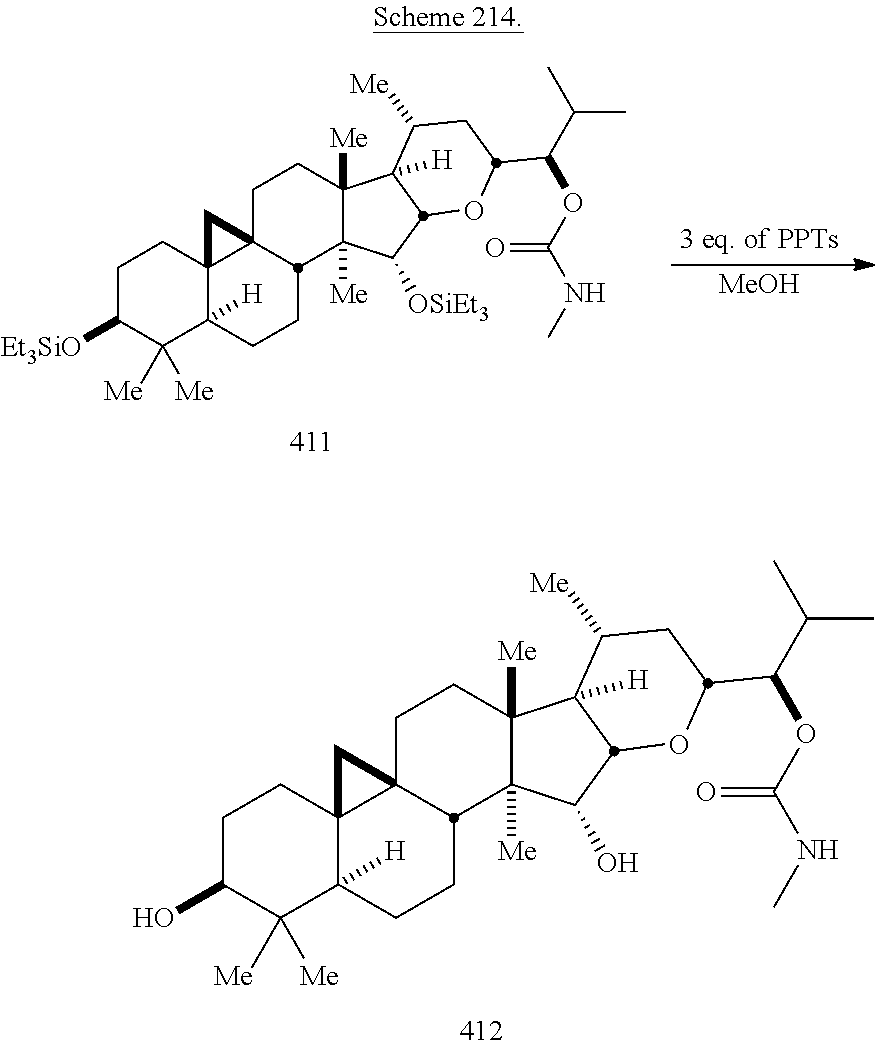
C1C(O)C([Me])([Me])C2([H])C3(C1)C1(CCC4([Me])C([Me])(C(O)C5C4([H])C([Me])CC(C(C(C)C)OC(NC)=O)O5)C1CC2)C3.C1C([Et3SiO])C([Me])([Me])C2([H])C3(C1)C1(CCC4([Me])C([Me])(C([OSiEt3])C5C4([H])C([Me])CC(C(C(C)C)OC(NC)=O)O5)C1CC2)C3.[MeOH]
